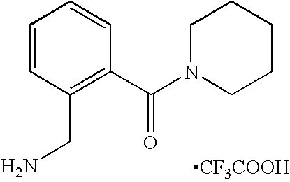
C1N(C(C2=C(CN)C=CC=C2)=O)CCCC1.[CF3COOH]
